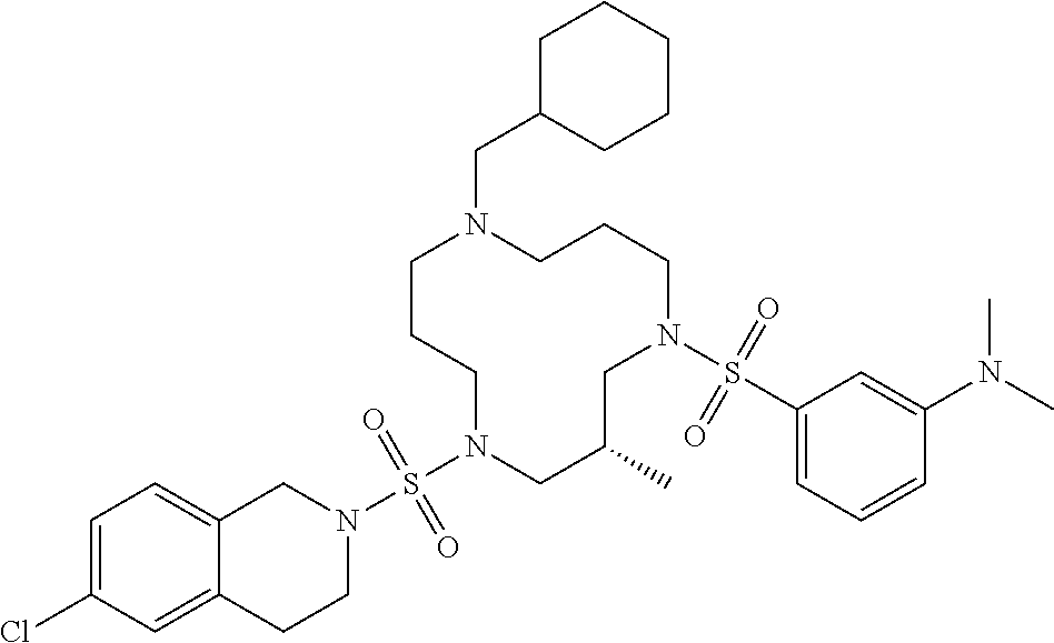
C1CCN(S(N2CC3=CC=C(Cl)C=C3CC2)(=O)=O)CC(C)CN(S(C2=CC=CC(N(C)C)=C2)(=O)=O)CCCN1CC1CCCCC1
